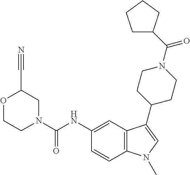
N1(C(NC2=CC3=C(C=C2)N(C)C=C3C2CCN(C(=O)C3CCCC3)CC2)=O)CC(C#N)OCC1
